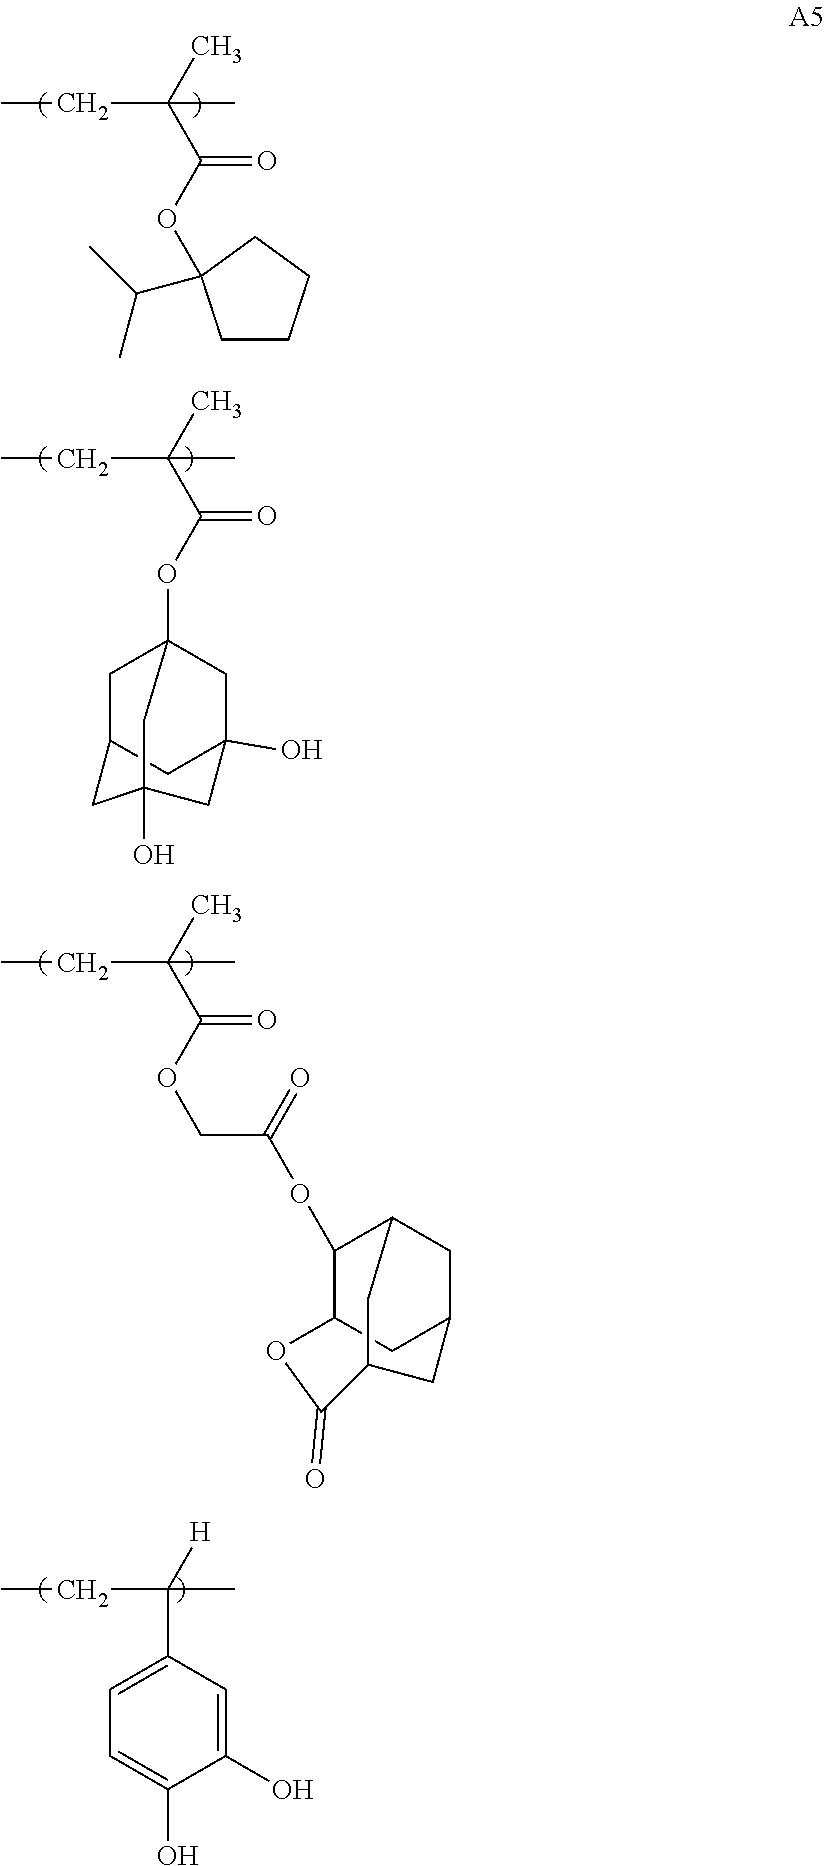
C(C(C)(C(OC1(C(C)C)CCCC1)=O)C)C.C(C(C)(C(OC12CC3CC(O)(C1)CC(O)(C3)C2)=O)C)C.C(C(C)(C(OCC(OC1C2CC3CC1CC(C3)C(=O)O2)=O)=O)C)C.C(C(C)(C1=CC=C(O)C(O)=C1)[H])C
